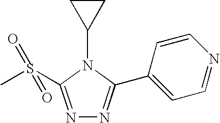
N1=C(S(C)(=O)=O)N(C2CC2)C(C2=CC=NC=C2)=N1
